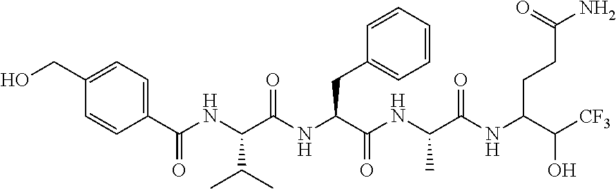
C1=CC(C(NC(C(NC(C(NC(C(NC(C([CF3])O)CCC(N)=O)=O)C)=O)CC2=CC=CC=C2)=O)C(C)C)=O)=CC=C1CO
